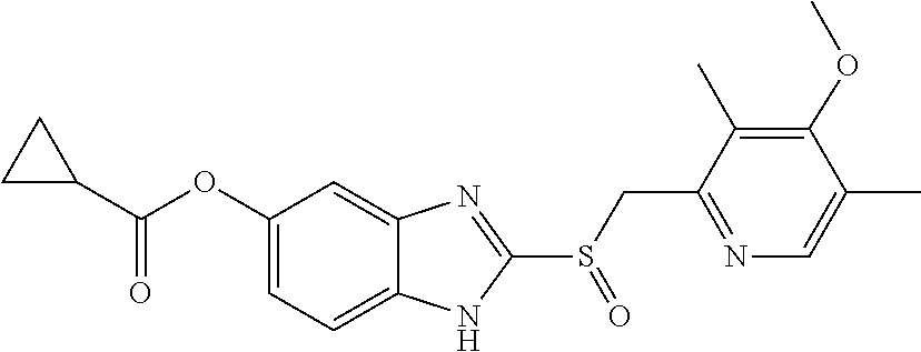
O(C1=CC=C2NC(S(CC3=NC=C(C)C(OC)=C3C)=O)=NC2=C1)C(C1CC1)=O
